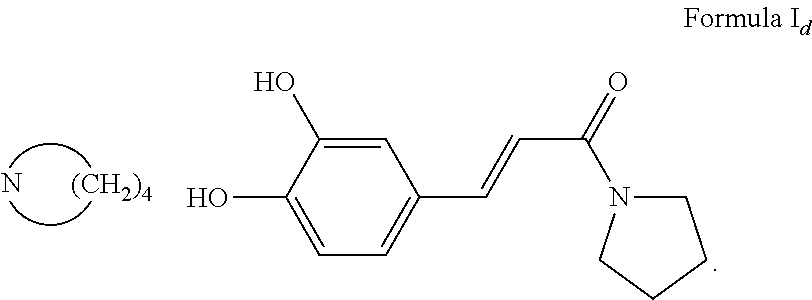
N.[(CH2)4].C1=C(O)C(O)=CC=C1C=CC(=O)N1CCCC1
